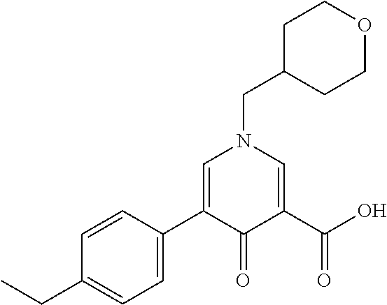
C1=C(C2=CN(CC3CCOCC3)C=C(C(O)=O)C2=O)C=CC(CC)=C1
